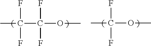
CC(C(OC)(F)F)(F)F.CC(OC)(F)F
